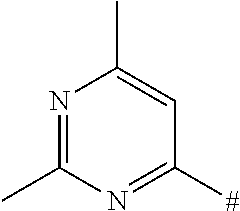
N1=C(C)N=C([#])C=C1C
